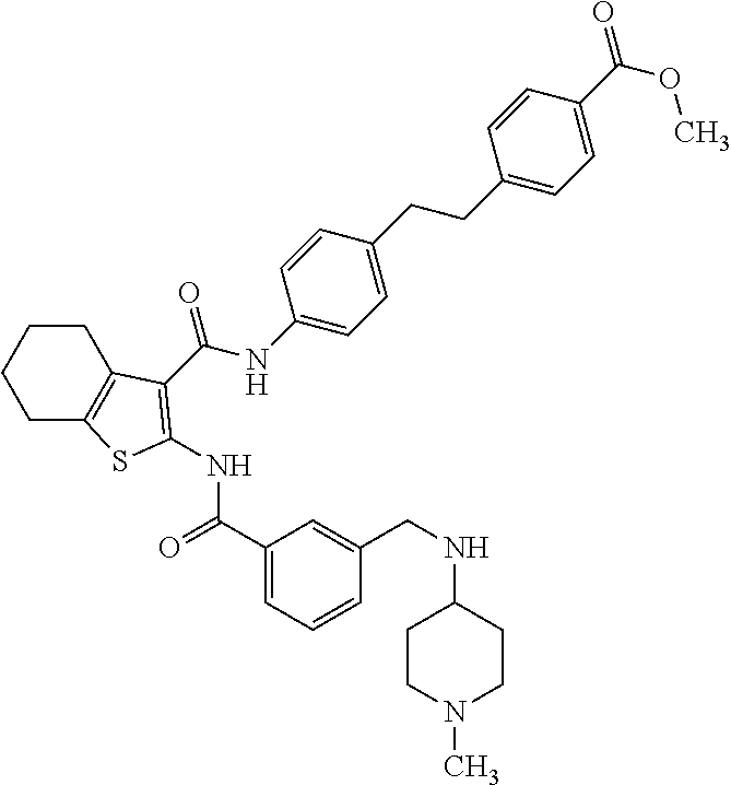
C1CC2=C(CC1)SC(NC(=O)C1=CC=CC(CNC3CCN(C)CC3)=C1)=C2C(NC1=CC=C(CCC2=CC=C(C(=O)OC)C=C2)C=C1)=O
